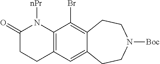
C1(=O)CCC2=C(N1[nPr])C(Br)=C1C(=C2)CCN([Boc])CC1
